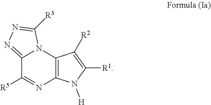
C12=NN=C([R3])N1C1=C(N=C2[R5])N([H])C([R1])=C1[R2]
